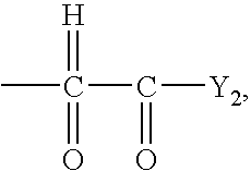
CC(=[H])(=O)C(=O)[Y2]
